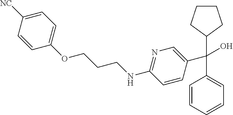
C(C1=CC=CC=C1)(C1=CN=C(NCCCOC2=CC=C([NC])C=C2)C=C1)(O)C1CCCC1
